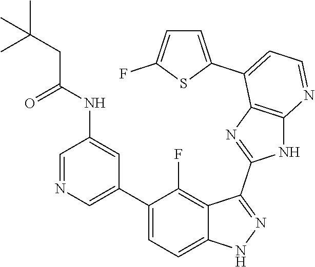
C1=NC=C(C2=CC=C3C(=C2F)C(C2=NC4=C(N2)N=CC=C4C2=CC=C(F)S2)=NN3)C=C1NC(CC(C)(C)C)=O
